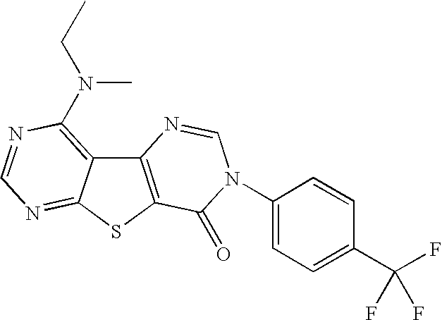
C12=C(SC3=NC=NC(N(CC)C)=C13)C(=O)N(C1=CC=C(C(F)(F)F)C=C1)C=N2
